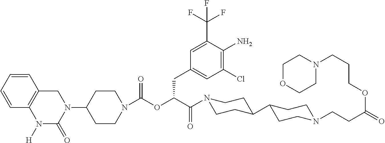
C1(N2C(=O)N([H])C3=C(C=CC=C3)C2)CCN(C(OC(C(=O)N2CCC(C3CCN(CCC(=O)OCCCN4CCOCC4)CC3)CC2)CC2=CC(Cl)=C(N)C(C(F)(F)F)=C2)=O)CC1
